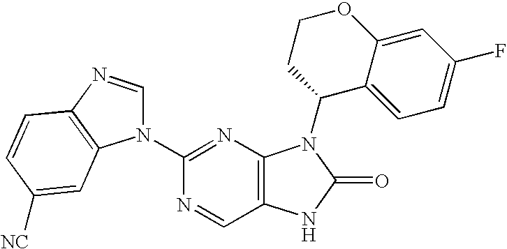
C1(N2C=NC3=C2C=C([NC])C=C3)=NC2=C(C=N1)NC(=O)N2C1C2=CC=C(F)C=C2OCC1
